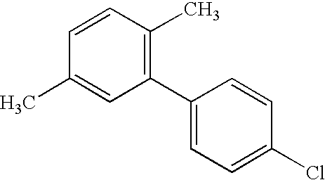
C1(C2=CC=C(Cl)C=C2)=C(C)C=CC(C)=C1
